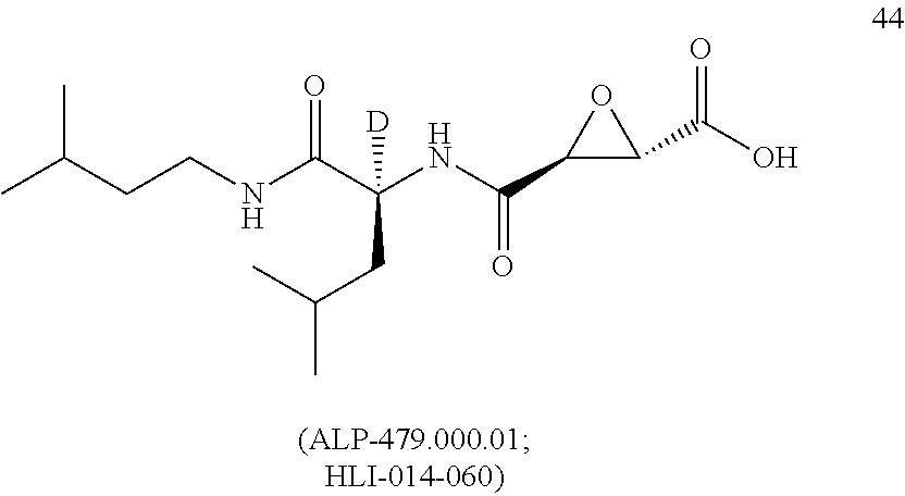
CC(CCNC(C(NC(C1C(C(O)=O)O1)=O)(CC(C)C)[D])=O)C
